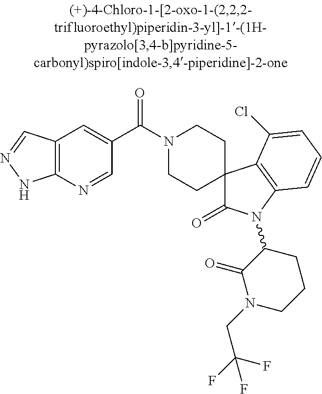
N1(C(C2=CC3=C(N=C2)NN=C3)=O)CCC2(CC1)C(=O)N(C1CCCN(CC(F)(F)F)C1=O)C1=C2C(Cl)=CC=C1
